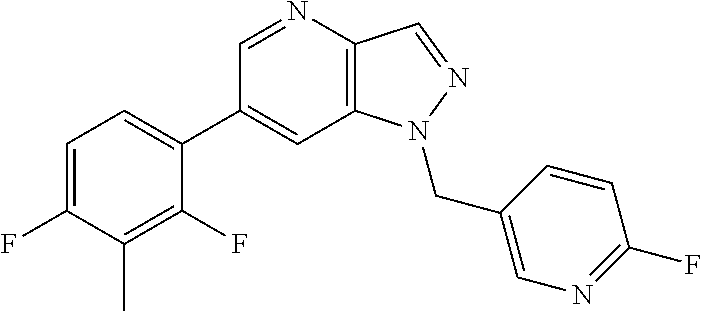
C1(C2=CC=C(F)C(C)=C2F)=CC2=C(C=NN2CC2=CN=C(F)C=C2)N=C1
